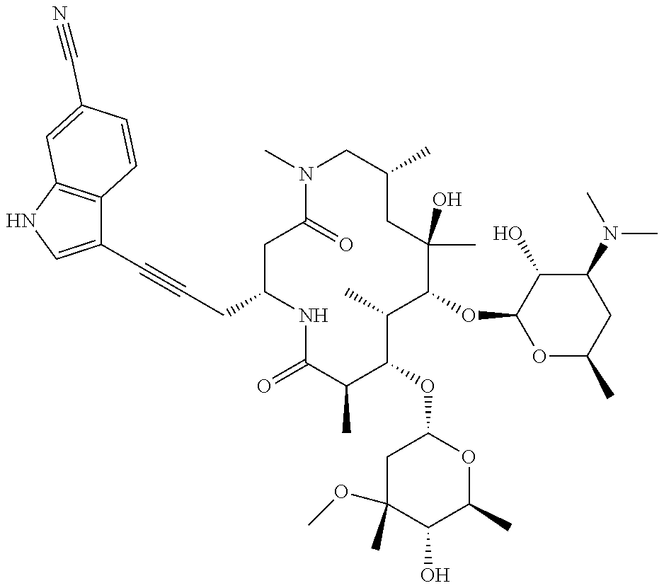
C(C1NC(=O)C(C)C(OC2CC(OC)(C)C(O)C(C)O2)C(C)C(OC2OC(C)CC(N(C)C)C2O)C(C)(O)CC(C)CN(C)C(=O)C1)C#CC1=CNC2=C1C=CC(C#N)=C2
